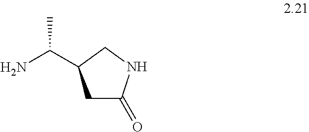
C1C(=O)NCC1C(N)C
